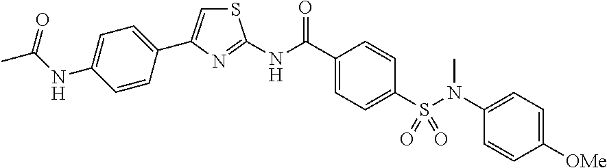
S1C=C(C2=CC=C(NC(C)=O)C=C2)N=C1NC(C1=CC=C(S(=O)(=O)N(C2=CC=C([OMe])C=C2)C)C=C1)=O
